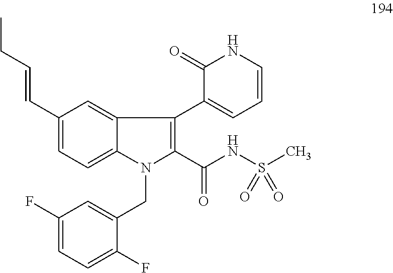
N1(CC2=CC(F)=CC=C2F)C(C(NS(C)(=O)=O)=O)=C(C2=CC=CNC2=O)C2=CC(C=CCC)=CC=C12
